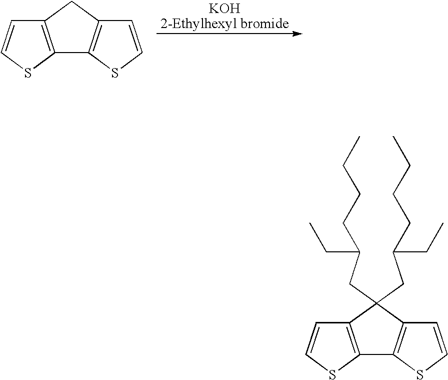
C12=C(CC3=C1SC=C3)C=CS2.C12=C(C(CC(CC)CCCC)(CC(CC)CCCC)C3=C1SC=C3)C=CS2
